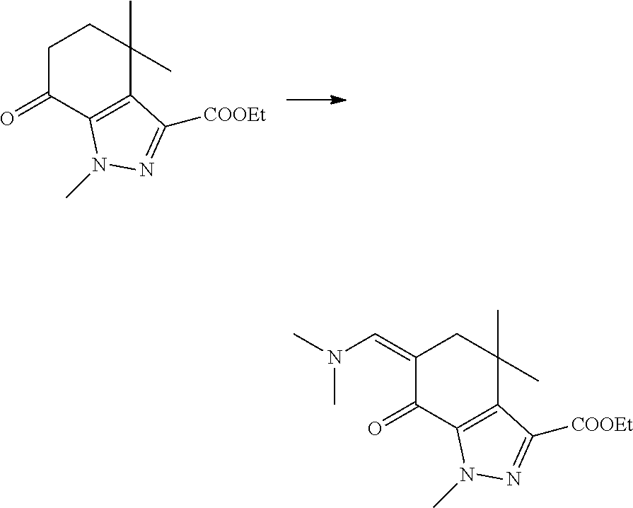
C1C(=O)C2=C(C(C)(C)C1)C([COOEt])=NN2C.C1(=CN(C)C)C(=O)C2=C(C(C)(C)C1)C([COOEt])=NN2C
